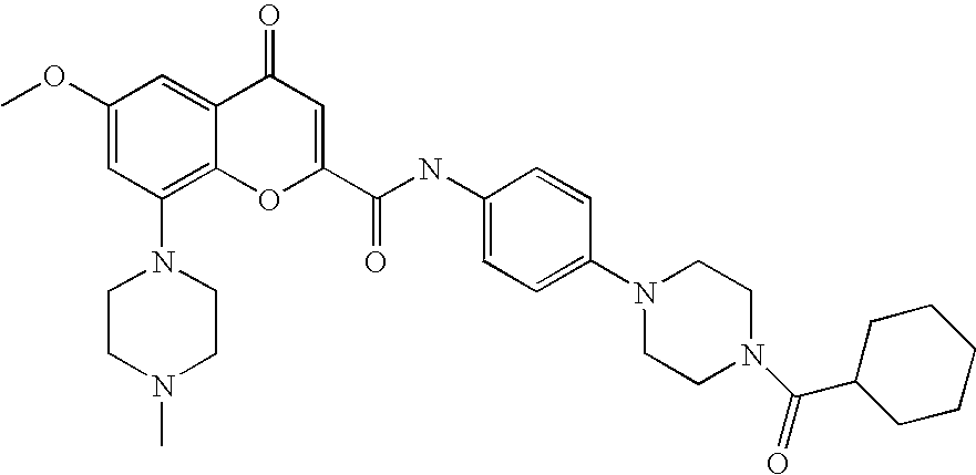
N1(C2=C3C(=CC(OC)=C2)C(=O)C=C(C(NC2=CC=C(N4CCN(C(C5CCCCC5)=O)CC4)C=C2)=O)O3)CCN(C)CC1
